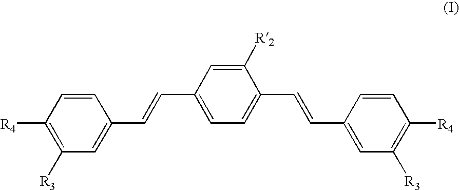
[R4]C1=C([R3])C=C(C=CC2=CC=C(C=CC3=CC([R3])=C([R4])C=C3)C([R2])=C2)C=C1
